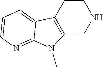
C1CC2=C(CN1)N(C)C1=NC=CC=C21
